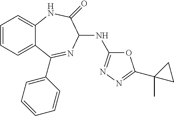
C1=CC=C2C(=C1)NC(=O)C(NC1=NN=C(C3(C)CC3)O1)N=C2C1=CC=CC=C1
